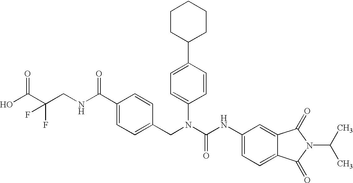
OC(C(CNC(C1=CC=C(CN(C(NC2=CC=C3C(=C2)C(=O)N(C(C)C)C3=O)=O)C2=CC=C(C3CCCCC3)C=C2)C=C1)=O)(F)F)=O
